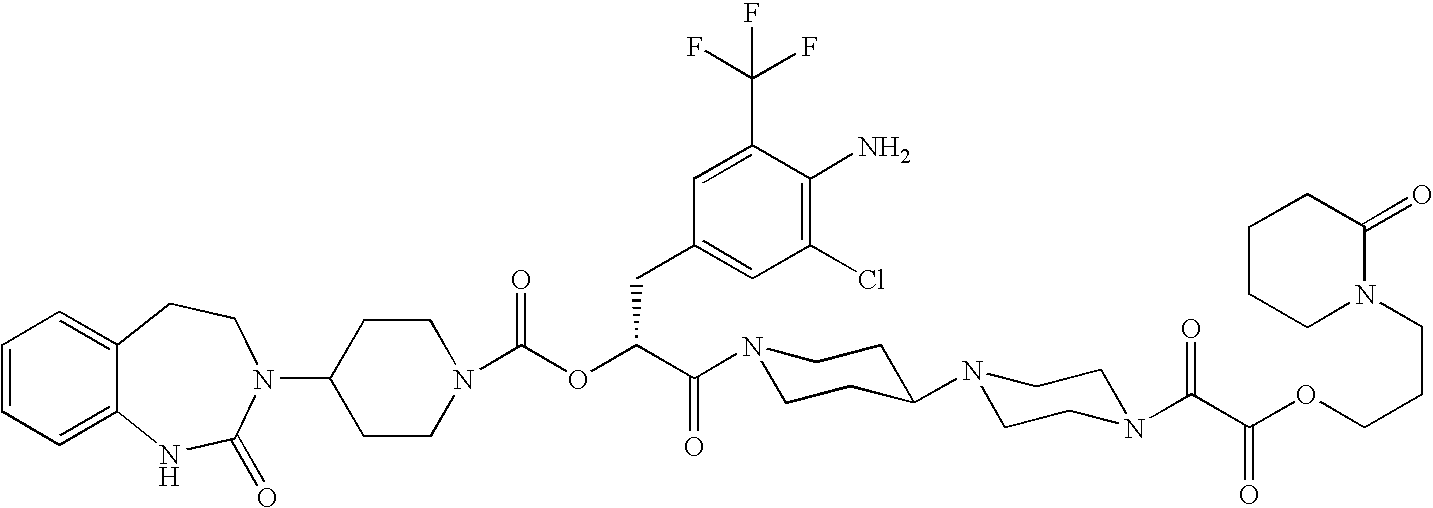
C1(N2C(=O)NC3=CC=CC=C3CC2)CCN(C(OC(C(=O)N2CCC(N3CCN(C(C(OCCCN4C(=O)CCCC4)=O)=O)CC3)CC2)CC2=CC(Cl)=C(N)C(C(F)(F)F)=C2)=O)CC1
